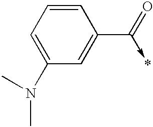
C1=CC=C(N(C)C)C=C1C(=O)->*
